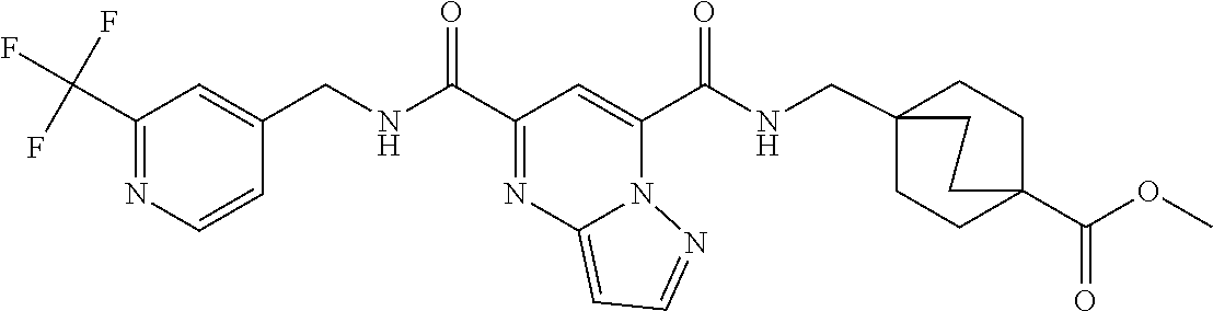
C1=CC(CNC(=O)C2=NC3=CC=NN3C(C(=O)NCC34CCC(C(=O)OC)(CC3)CC4)=C2)=CC(C(F)(F)F)=N1
